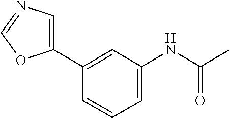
C1=C(C2=CN=CO2)C=CC=C1NC(C)=O
